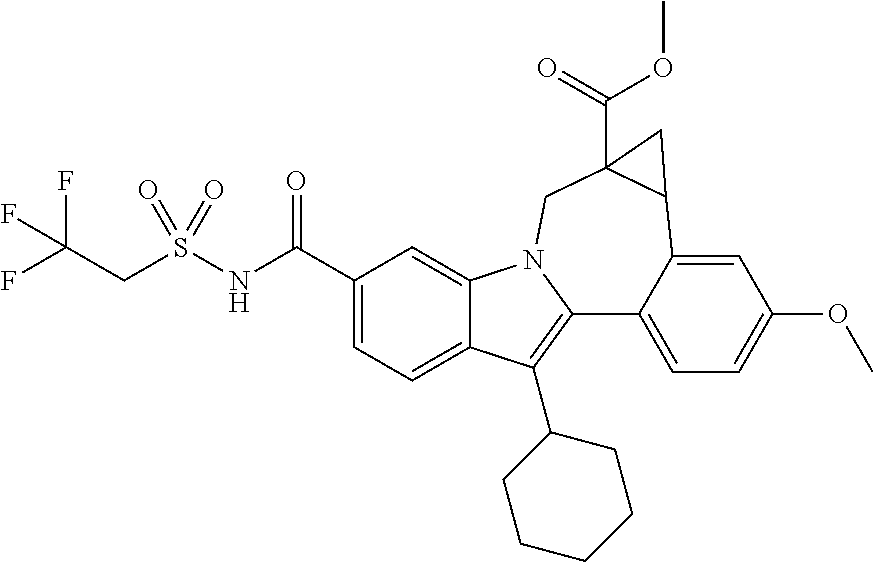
C1(C(NS(CC(F)(F)F)(=O)=O)=O)=CC=C2C(=C1)N1C(=C2C2CCCCC2)C2=CC=C(OC)C=C2C2C(C(=O)OC)(C1)C2
